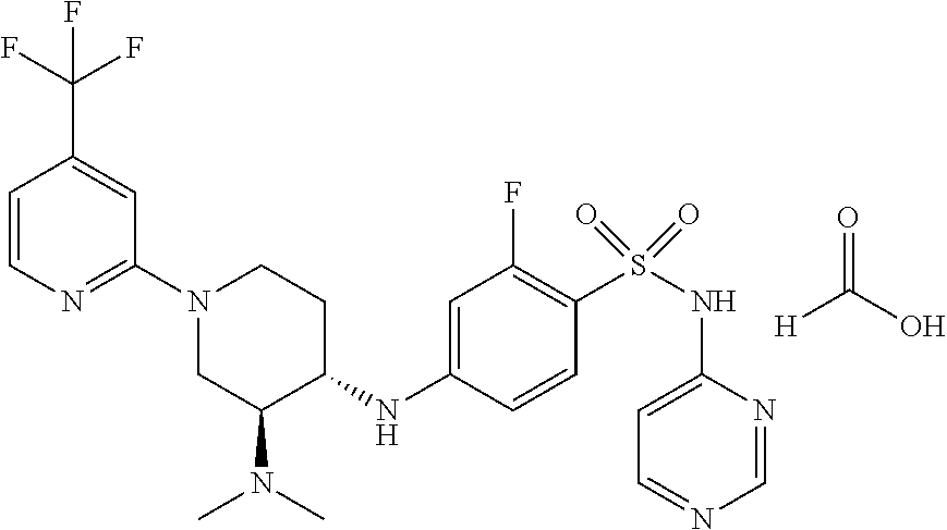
C1(N2CC(N(C)C)C(NC3=CC(F)=C(S(=O)(=O)NC4=CC=NC=N4)C=C3)CC2)=NC=CC(C(F)(F)F)=C1.O=C(O)[H]
